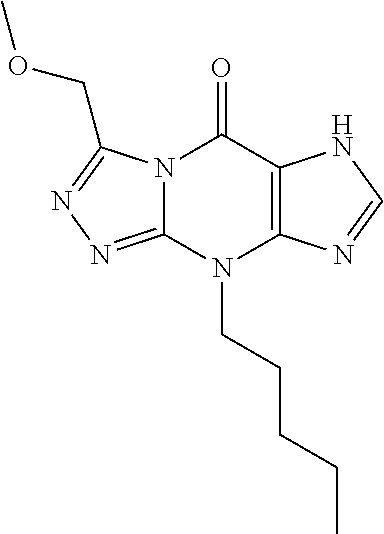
N12C(=NN=C1COC)N(CCCCC)C1=C(C2=O)NC=N1
